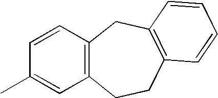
C12=C(C=CC(C)=C1)CC1=C(CC2)C=CC=C1
